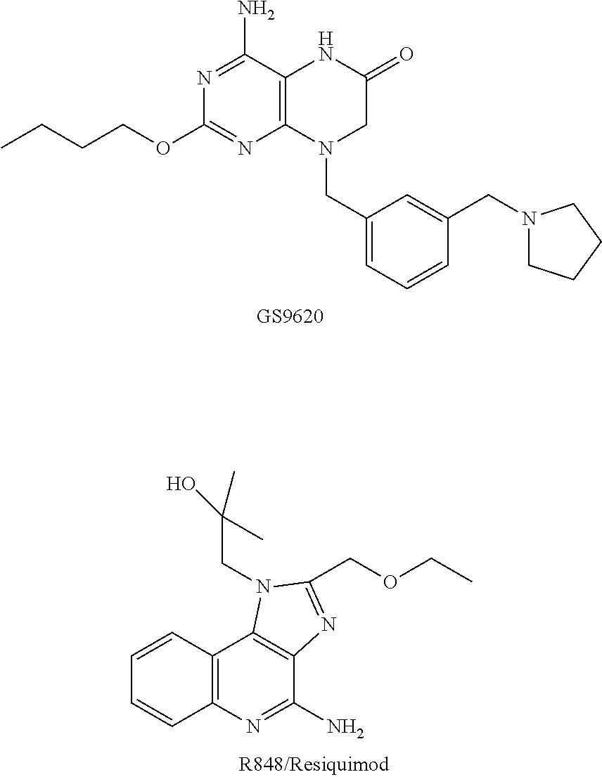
CCCCOC1=NC2=C(C(N)=N1)NC(=O)CN2CC1=CC=CC(CN2CCCC2)=C1.C1=CC2=C(C=C1)N=C(N)C1=C2N(CC(C)(O)C)C(COCC)=N1
